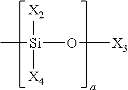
C[Si]([X2])([X4])O[X3]
